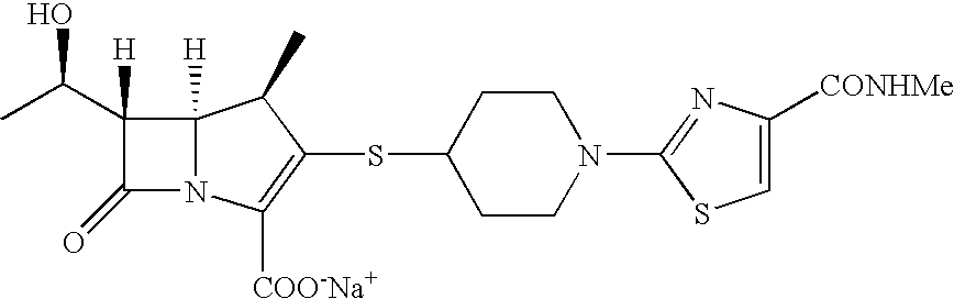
C12([H])N(C([COO-Na+])=C(SC3CCN(C4=NC([CONHMe])=CS4)CC3)C1C)C(=O)C2([H])C(C)O
